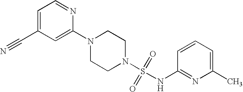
N1(C2=CC(C#N)=CC=N2)CCN(S(=O)(=O)NC2=NC(C)=CC=C2)CC1
